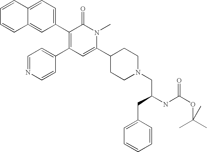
C1=CC2=CC(C3=C(C4=CC=NC=C4)C=C(C4CCN(CC(NC(OC(C)(C)C)=O)CC5=CC=CC=C5)CC4)N(C)C3=O)=CC=C2C=C1
